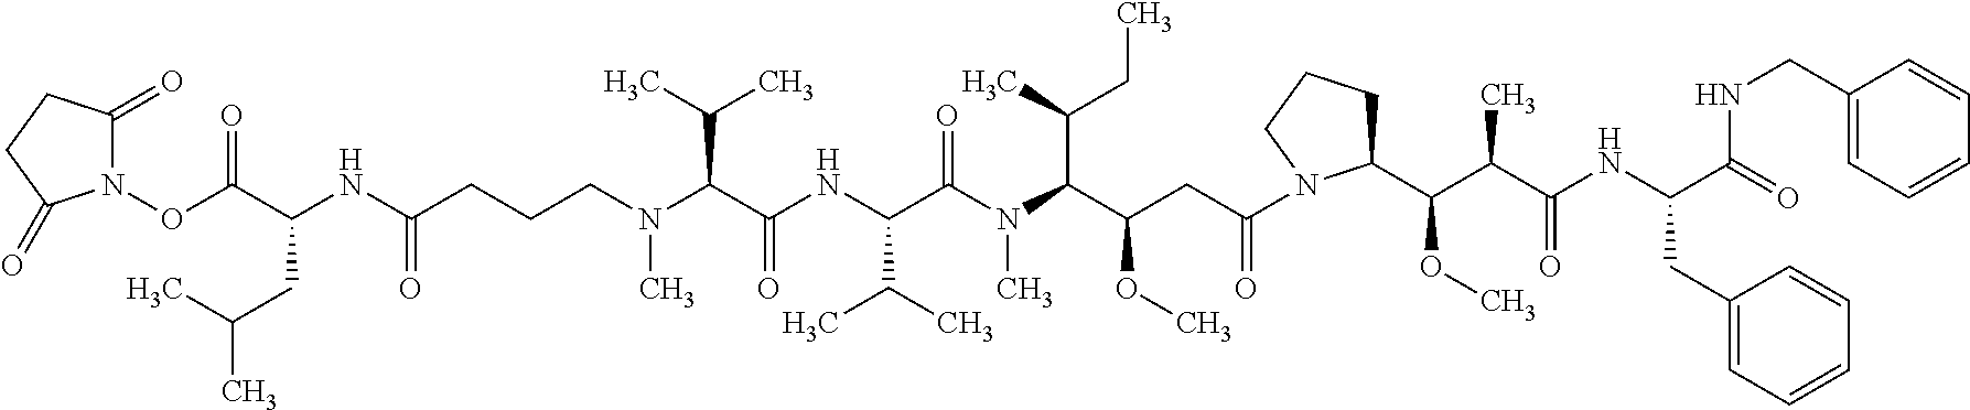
N1(OC(C(NC(CCCN(C(C(NC(C(N(C(C(CC(=O)N2CCCC2C(C(C(NC(C(=O)NCC2=CC=CC=C2)CC2=CC=CC=C2)=O)C)OC)OC)C(C)CC)C)=O)C(C)C)=O)C(C)C)C)=O)CC(C)C)=O)C(=O)CCC1=O
